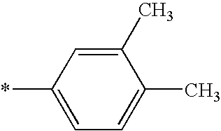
C1=C(*)C=C(C)C(C)=C1
